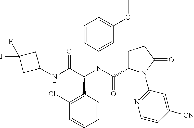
C1=CC(N(C(C2CCC(=O)N2C2=NC=CC([CN])=C2)=O)C(C(NC2CC(F)(F)C2)=O)C2=C(Cl)C=CC=C2)=CC(OC)=C1
